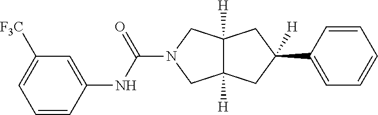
C1=CC(NC(=O)N2CC3([H])C([H])(C2)CC([H])(C2=CC=CC=C2)C3)=CC([F3C])=C1
